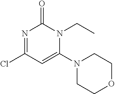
N1=C(Cl)C=C(N2CCOCC2)N(CC)C1=O
